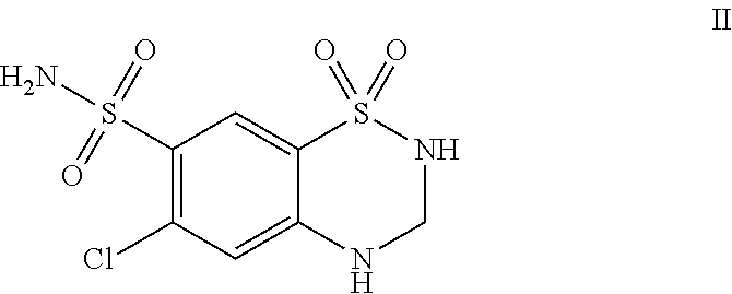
C1(S(N)(=O)=O)=C(Cl)C=C2C(=C1)S(=O)(=O)NCN2
